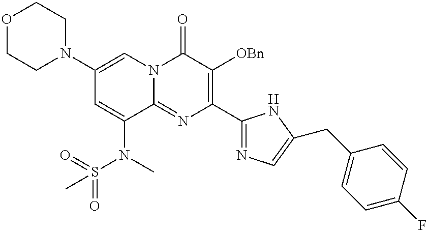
O1CCN(C2=CN3C(=NC(C4=NC=C(CC5=CC=C(F)C=C5)N4)=C([OBn])C3=O)C(N(C)S(=O)(=O)C)=C2)CC1
